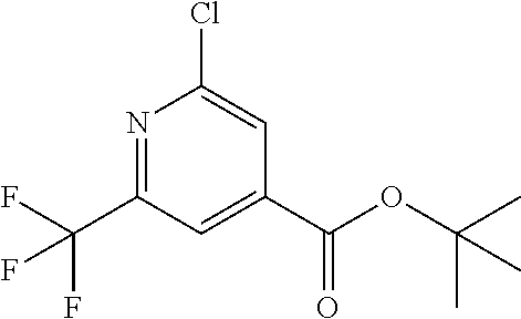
N1=C(C(F)(F)F)C=C(C(OC(C)(C)C)=O)C=C1Cl
